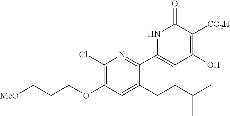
C1(Cl)=C(OCCC[MeO])C=C2C(=N1)C1=C(C(C(C)C)C2)C(O)=C([CO2H])C(=O)N1
